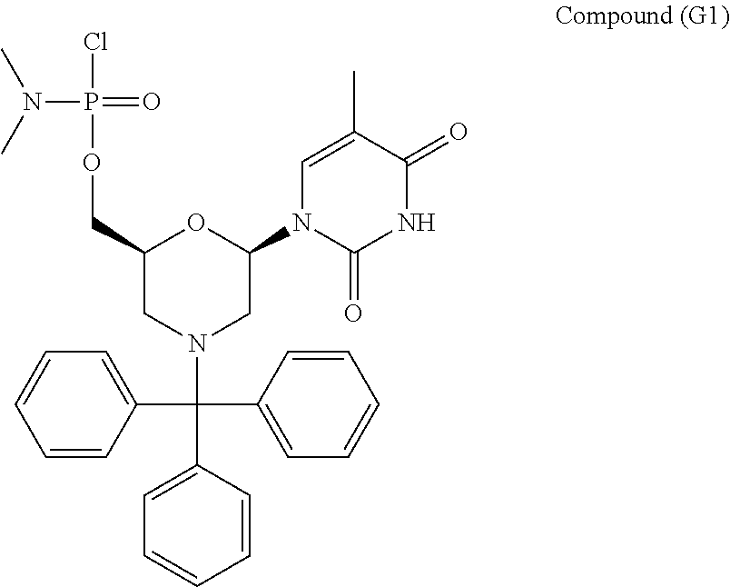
N(P(=O)(Cl)OCC1OC(N2C(=O)NC(=O)C(C)=C2)CN(C(C2=CC=CC=C2)(C2=CC=CC=C2)C2=CC=CC=C2)C1)(C)C
